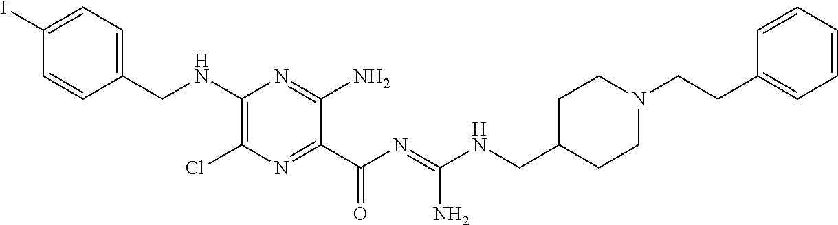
C1=C(I)C=CC(CNC2=C(Cl)N=C(C(N=C(NCC3CCN(CCC4=CC=CC=C4)CC3)N)=O)C(N)=N2)=C1
